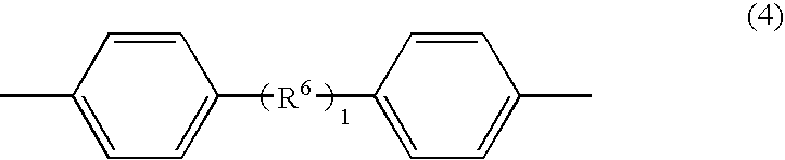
C1=C(C)C=CC([R6]C2=CC=C(C)C=C2)=C1
